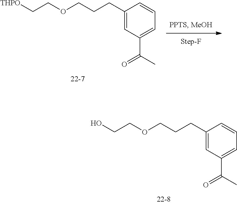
C1(CCCOCCO)=CC(C(C)=O)=CC=C1.C1(CCCOCC[THPO])=CC(C(C)=O)=CC=C1
